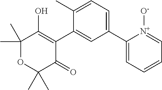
C1(C2=CC=C(C)C(C3=C(O)C(C)(C)OC(C)(C)C3=O)=C2)=CC=CC=[N+]1[O-]
